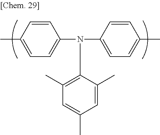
C1=CC(C)=CC=C1N(C1=CC=C(C)C=C1)C1=C(C)C=C(C)C=C1C
